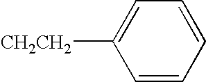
C1=CC=CC=C1[CH2CH2]
